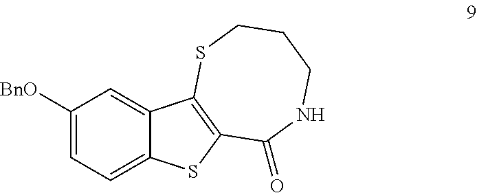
C1([BnO])=CC=C2C(=C1)C1=C(S2)C(=O)NCCCS1
